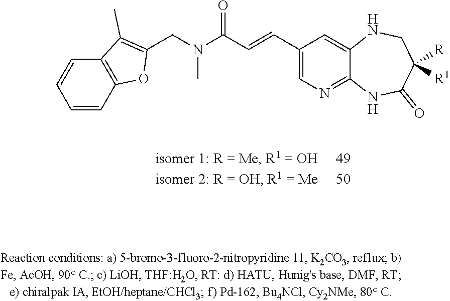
N(C)(CC1=C(C)C2=C(O1)C=CC=C2)C(C=CC1=CN=C2NC(=O)C([R1])([R])CNC2=C1)=O
